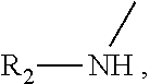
[R2]NC
